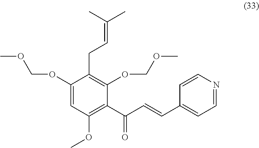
C1(OCOC)=CC(OC)=C(C(C=CC2=CC=NC=C2)=O)C(OCOC)=C1CC=C(C)C
